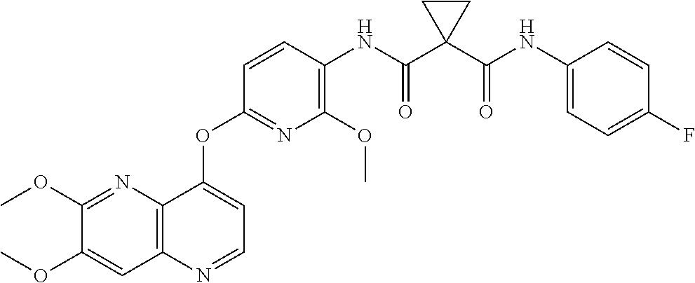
C1(OC)=CC2=C(N=C1OC)C(OC1=NC(OC)=C(NC(C3(C(NC4=CC=C(F)C=C4)=O)CC3)=O)C=C1)=CC=N2
